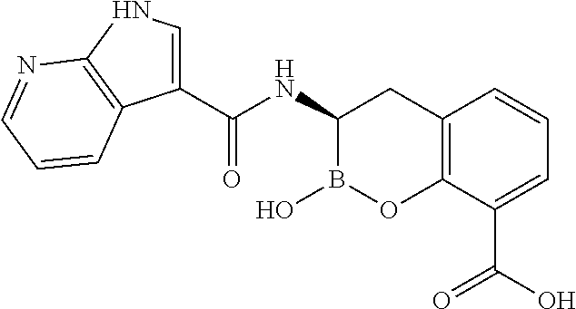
C12=C(C(C(O)=O)=CC=C1)OB(O)C(NC(=O)C1=CNC3=C1C=CC=N3)C2
